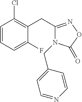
C1=CC=C(F)C(CC2=NOC(=O)N2CC2=CC=NC=C2)=C1Cl
